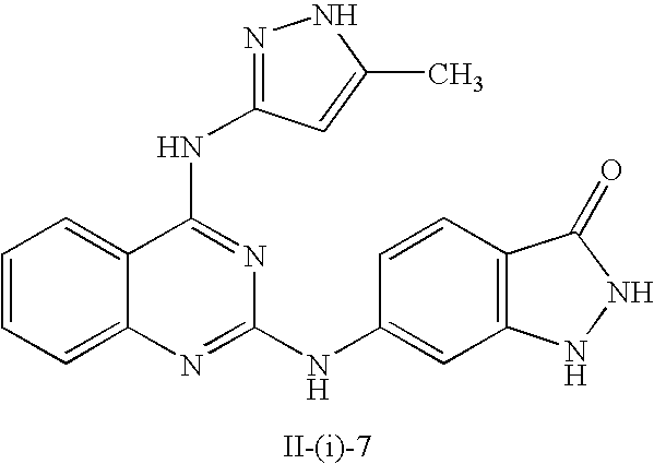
C1=CC=C2C(=C1)C(NC1=NNC(C)=C1)=NC(NC1=CC3=C(C=C1)C(=O)NN3)=N2
